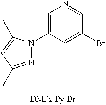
N1=C(C)C=C(C)N1C1=CN=CC(Br)=C1
